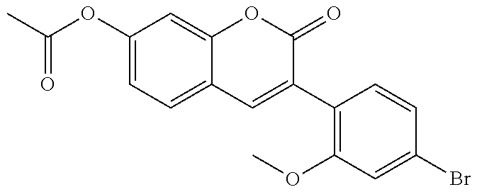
C(OC1=CC=C2C(=C1)OC(=O)C(C1=C(OC)C=C(Br)C=C1)=C2)(=O)C
